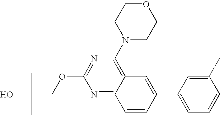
N1=C(OCC(C)(C)O)N=C2C(=C1N1CCOCC1)C=C(C1=CC=CC(C)=C1)C=C2
